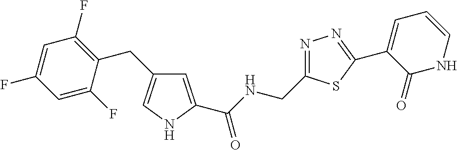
C1=C(C(NCC2=NN=C(C3=CC=CNC3=O)S2)=O)NC=C1CC1=C(F)C=C(F)C=C1F
